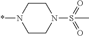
C1CN(*)CCN1S(=O)(=O)C
